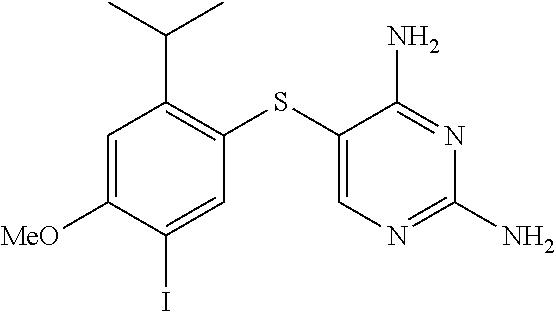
C1=C([MeO])C(I)=CC(SC2=CN=C(N)N=C2N)=C1C(C)C
